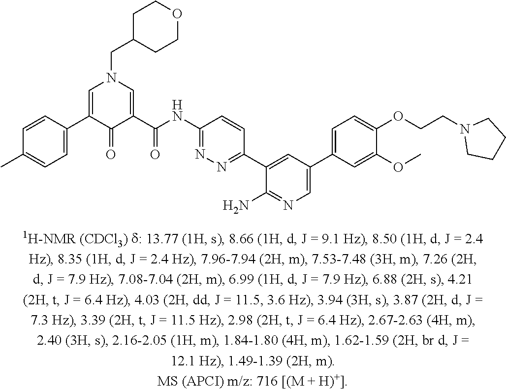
C1(C2=CN(CC3CCOCC3)C=C(C(NC3=NN=C(C4=CC(C5=CC=C(OCCN6CCCC6)C(OC)=C5)=CN=C4N)C=C3)=O)C2=O)=CC=C(C)C=C1
